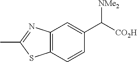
C([CO2H])([NMe2])C1=CC2=C(C=C1)SC(C)=N2
